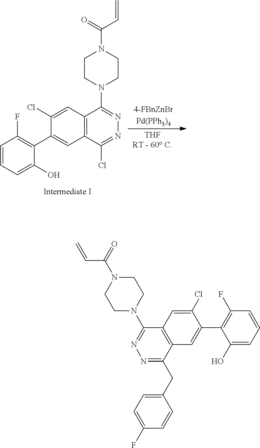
C12=C(C(Cl)=NN=C1N1CCN(C(=O)C=C)CC1)C=C(C1=C(F)C=CC=C1O)C(Cl)=C2.C12=C(C(CC3=CC=C(F)C=C3)=NN=C1N1CCN(C(=O)C=C)CC1)C=C(C1=C(F)C=CC=C1O)C(Cl)=C2
